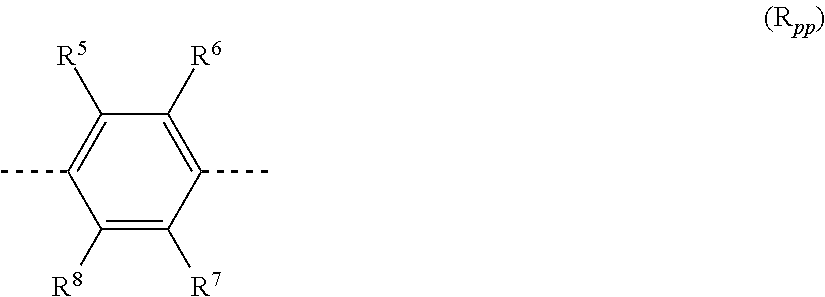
C1([R8])=C([R7])C(C)=C([R6])C([R5])=C1C
